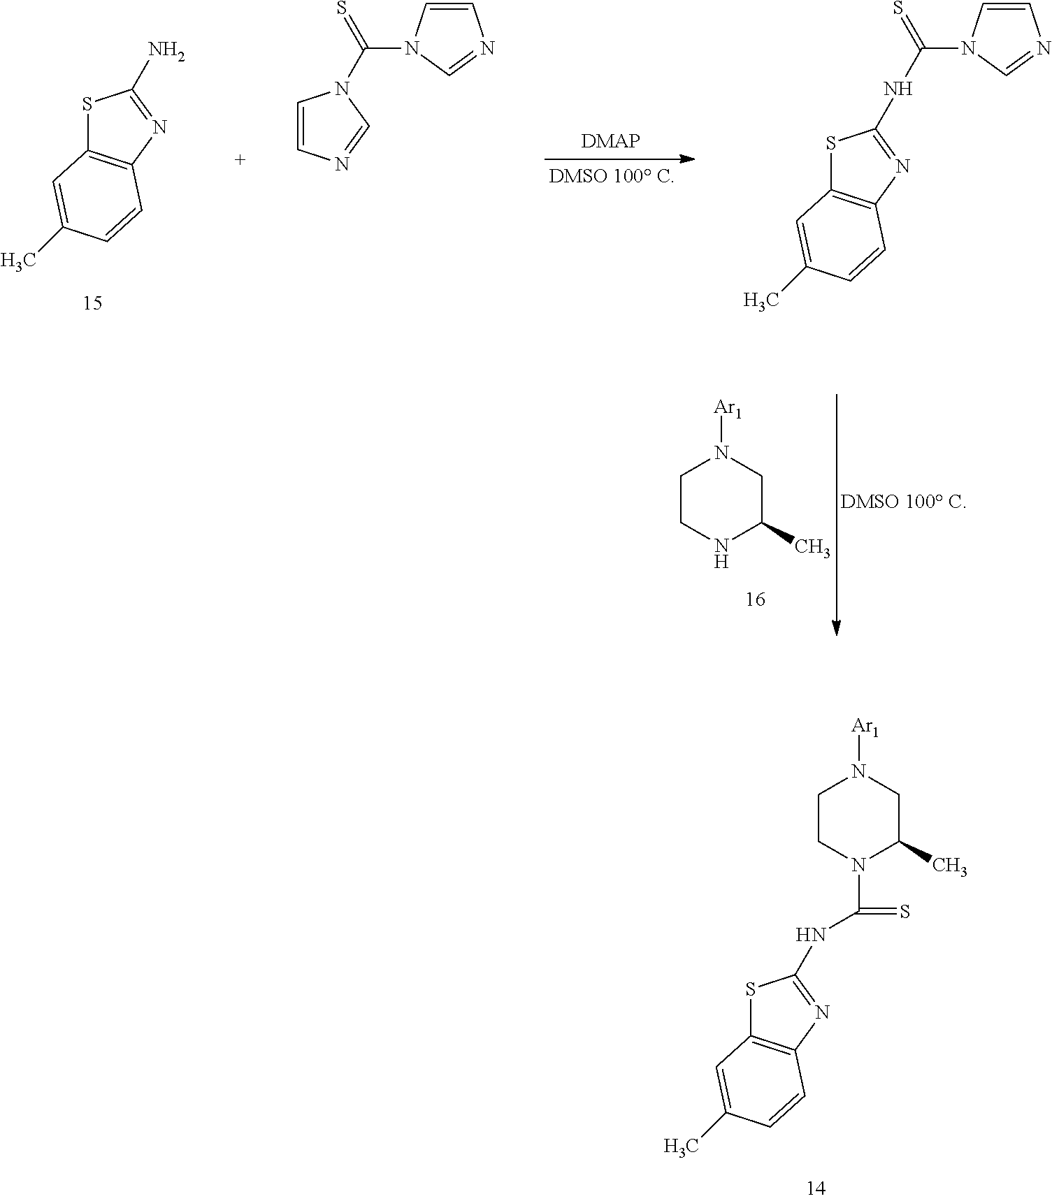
C1CN(C(=S)NC2=NC3=C(S2)C=C(C)C=C3)C(C)CN1[Ar1].S1C2=C(N=C1N)C=CC(C)=C2.C(=S)(N1C=CN=C1)NC1=NC2=C(S1)C=C(C)C=C2.C1CNC(C)CN1[Ar1].C1=CN=CN1C(=S)N1C=CN=C1
